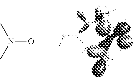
N(O)(C)C
